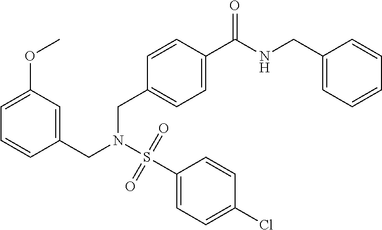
C1(OC)=CC=CC(CN(S(C2=CC=C(Cl)C=C2)(=O)=O)CC2=CC=C(C(NCC3=CC=CC=C3)=O)C=C2)=C1
